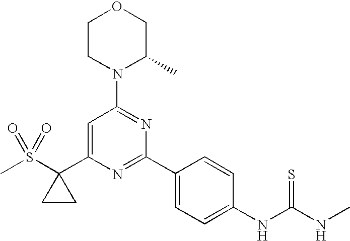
CS(=O)(=O)C1(C2=CC(N3C(C)COCC3)=NC(C3=CC=C(NC(NC)=S)C=C3)=N2)CC1
